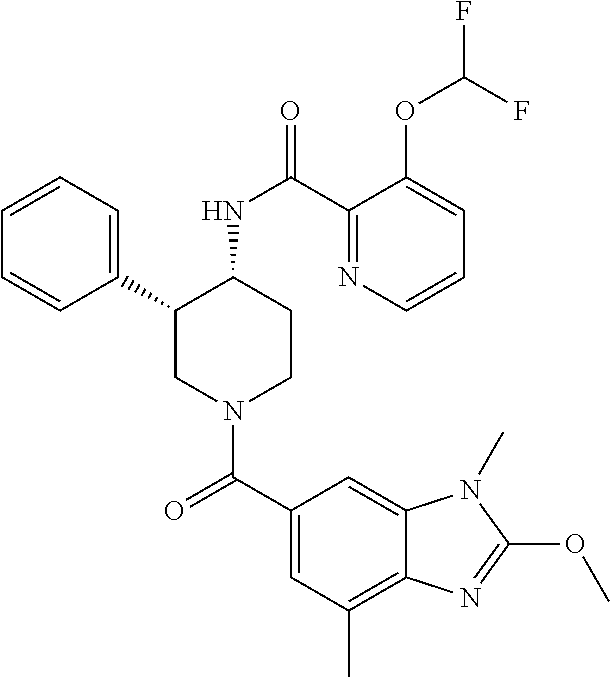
C1(C2CN(C(C3=CC(C)=C4C(=C3)N(C)C(OC)=N4)=O)CCC2NC(=O)C2=NC=CC=C2OC(F)F)=CC=CC=C1
